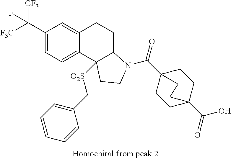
C1(C([CF3])([F3C])F)=CC=C2C(=C1)CCC1C2([O2S]CC2=CC=CC=C2)CCN1C(C12CCC(C(=O)O)(CC1)CC2)=O
